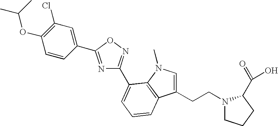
C(CN1CCCC1C(=O)O)C1=CN(C)C2=C1C=CC=C2C1=NOC(C2=CC(Cl)=C(OC(C)C)C=C2)=N1
